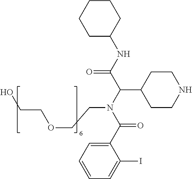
C1CC(NC(C(N(C(C2=CC=CC=C2I)=O)CCOCCO)C2CCNCC2)=O)CCC1
